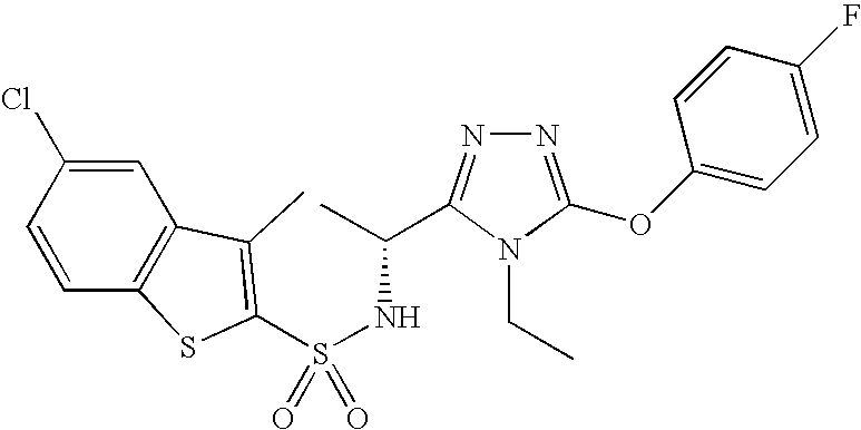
N1=C(OC2=CC=C(F)C=C2)N(CC)C(C(C)NS(=O)(C2=C(C)C3=C(S2)C=CC(Cl)=C3)=O)=N1
